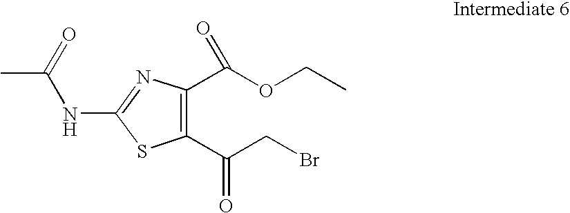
CC(=O)NC1=NC(C(OCC)=O)=C(C(CBr)=O)S1
